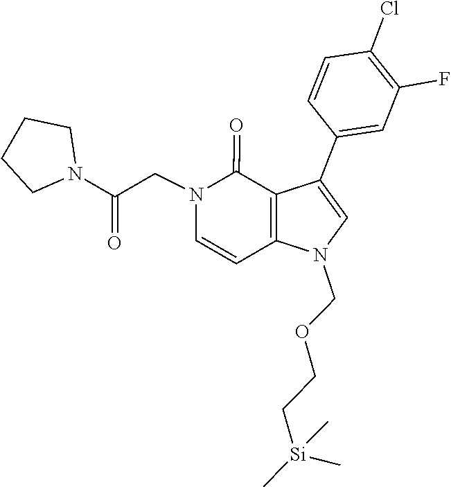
C1=CC2=C(C(=O)N1CC(N1CCCC1)=O)C(C1=CC(F)=C(Cl)C=C1)=CN2COCC[Si](C)(C)C
